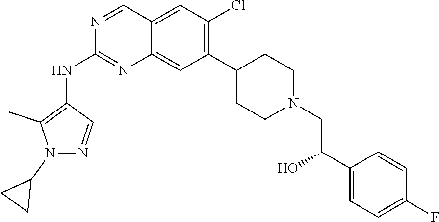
C12=CC(Cl)=C(C3CCN(CC(C4=CC=C(F)C=C4)O)CC3)C=C1N=C(NC1=C(C)N(C3CC3)N=C1)N=C2
